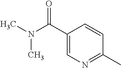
C1=C(C(N(C)C)=O)C=CC(C)=N1
